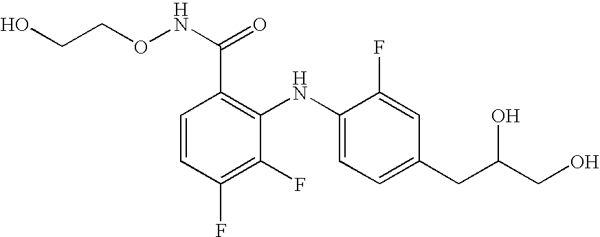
C1=CC(F)=C(F)C(NC2=CC=C(CC(CO)O)C=C2F)=C1C(NOCCO)=O
